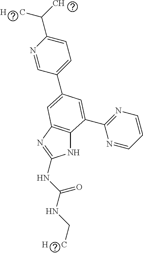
N1C2=C(N=C1NC(NC[H      C])=O)C=C(C1=CC=C(C([H      C])C)N=C1)C=C2C1=NC=CC=N1
